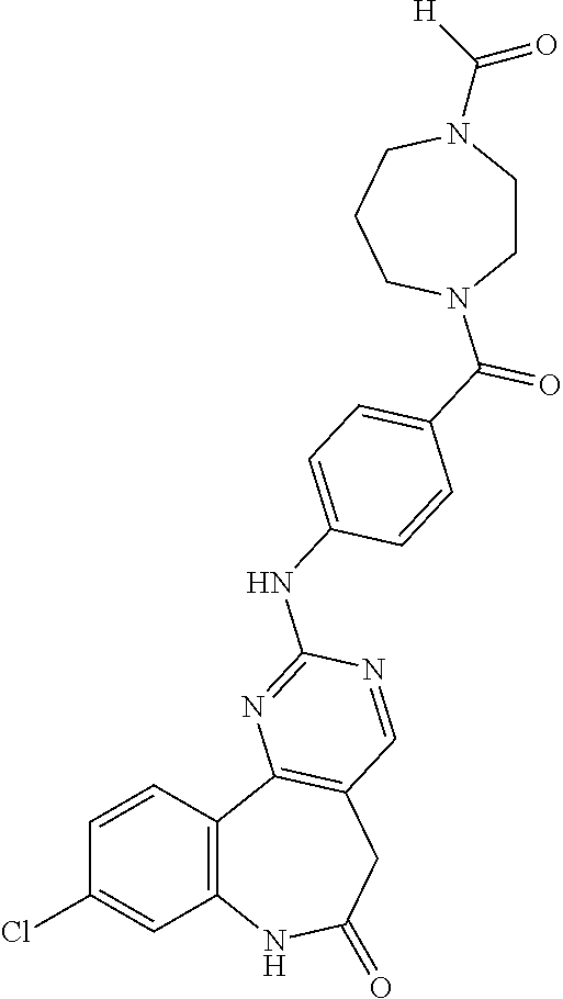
C1=CC2=C(C=C1Cl)NC(=O)CC1=C2N=C(NC2=CC=C(C(=O)N3CCN(C([H])=O)CCC3)C=C2)N=C1
